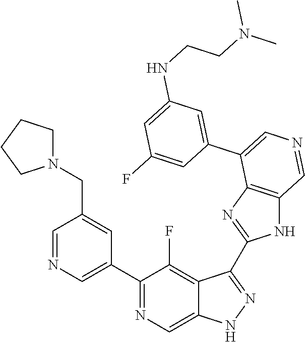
C1(C2=CN=CC(CN3CCCC3)=C2)=NC=C2C(=C1F)C(C1=NC3=C(N1)C=NC=C3C1=CC(NCCN(C)C)=CC(F)=C1)=NN2
